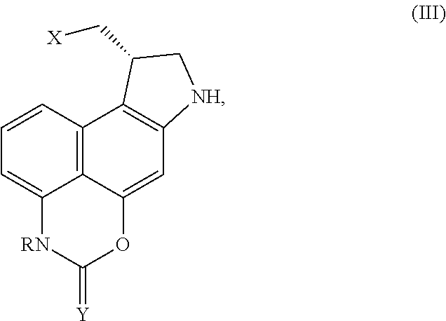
C1=CC2=C3C(=C1)[RN]C(=[Y])OC3=CC1=C2C(C[X])C[NH]1
